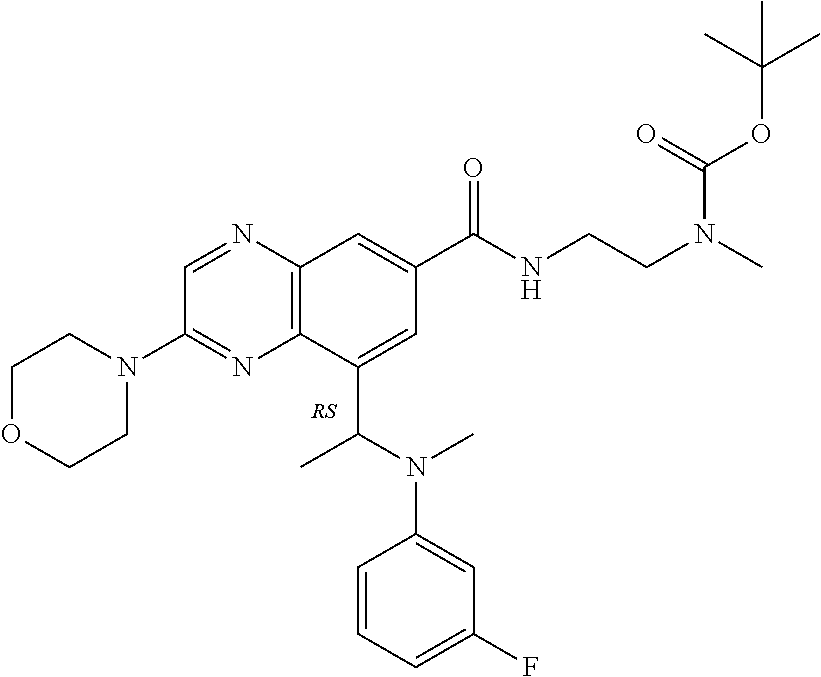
N1=CC(N2CCOCC2)=NC2=C1C=C(C(=O)NCCN(C)C(=O)OC(C)(C)C)C=C2C(N(C1=CC(F)=CC=C1)C)C.[RS]
